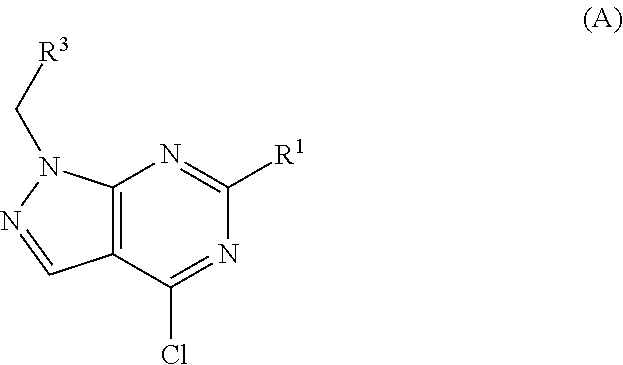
C12=C(C(Cl)=NC([R1])=N1)C=NN2C[R3]
